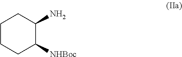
C1CCC([NHBoc])C(N)C1
